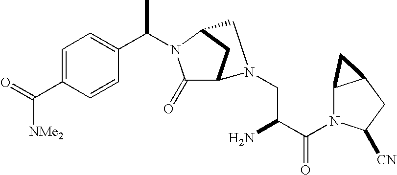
C1=C(C(=O)[NMe2])C=CC(C(C)N2C(=O)C3CC2CN3CC(N)C(N2C3C(CC2[CN])C3)=O)=C1
